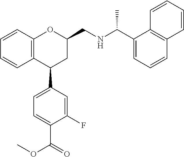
C12=C(C(C3=CC=C(C(=O)OC)C(F)=C3)CC(CNC(C)C3=CC=CC4=C3C=CC=C4)O1)C=CC=C2
